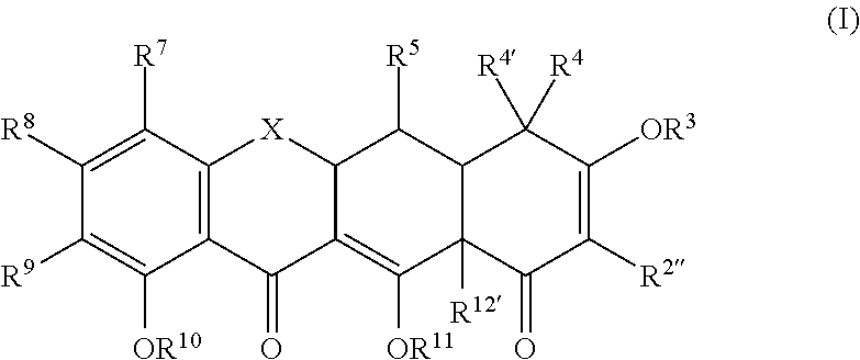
C1([R8])=C([R7])C2=C(C([OR10])=C1[R9])C(=O)C1=C([OR11])C3([R12])C(C([R5])C1[X]2)C([R4])([R4])C([OR3])=C([R2])C3=O
